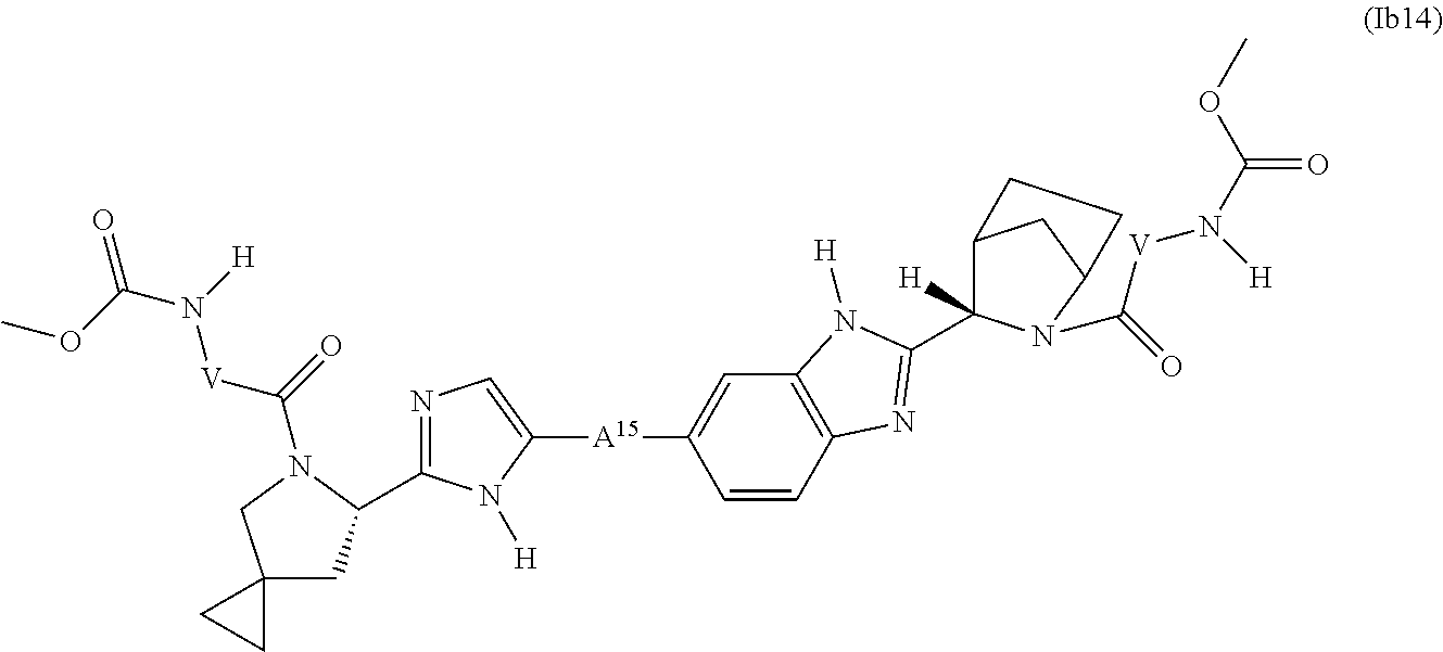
C1=CC2=C(C=C1[A15]C1=CN=C(C3CC4(CN3C(=O)[V]N([H])C(=O)OC)CC4)N1[H])N([H])C(C1([H])C3CC(CC3)N1C(=O)[V]N([H])C(=O)OC)=N2
